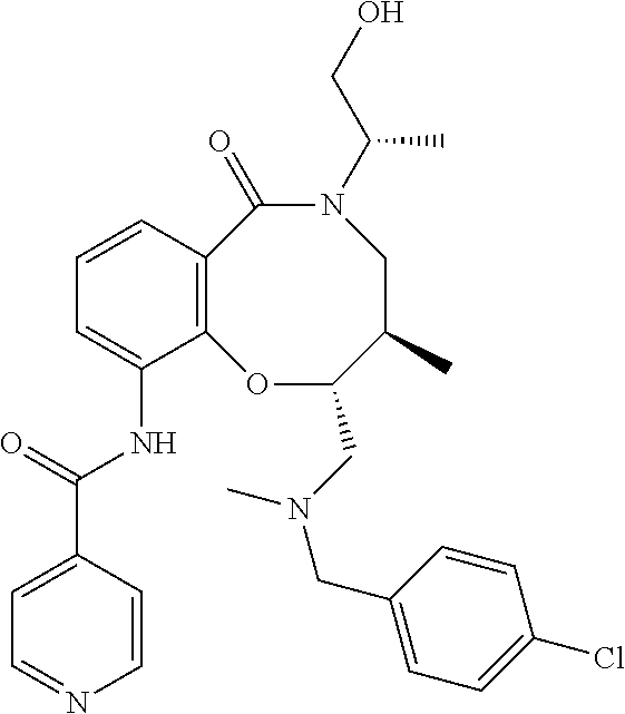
C12=C(C=CC=C1NC(C1=CC=NC=C1)=O)C(=O)N(C(CO)C)CC(C)C(CN(CC1=CC=C(Cl)C=C1)C)O2
